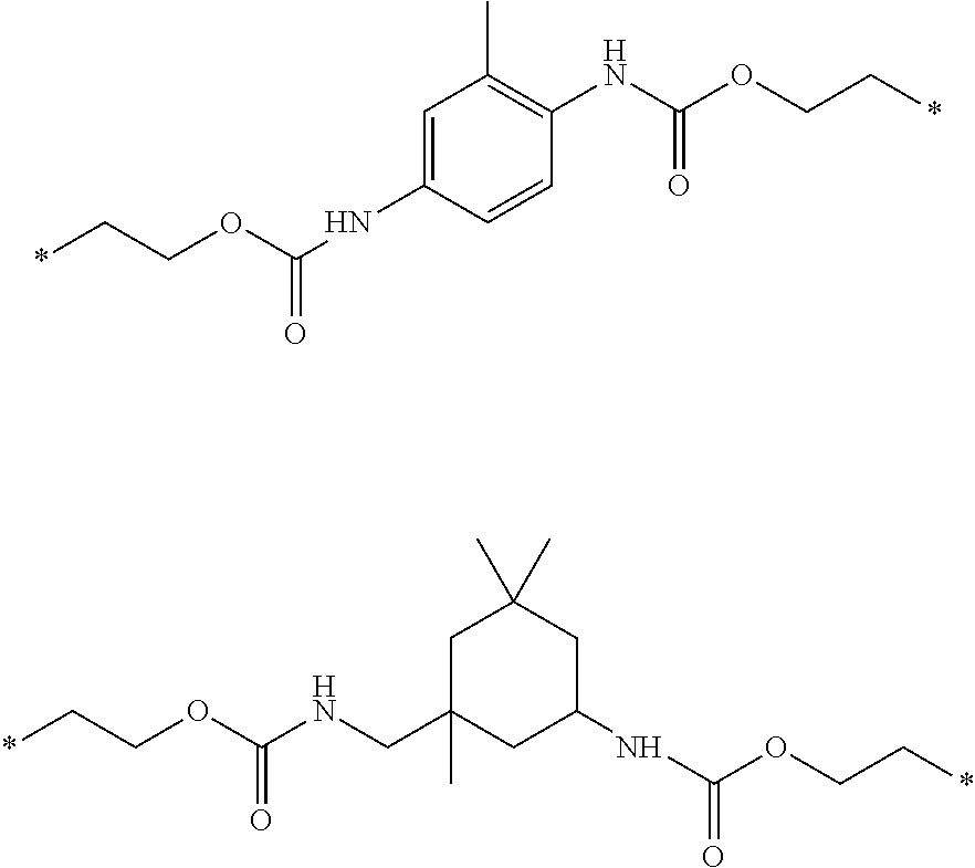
C1=C(NC(OCC*)=O)C=CC(NC(OCC*)=O)=C1C.C1C(C)(CNC(OCC*)=O)CC(NC(OCC*)=O)CC1(C)C
